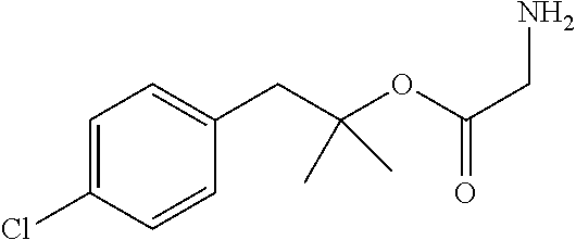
C1=C(Cl)C=CC(CC(OC(CN)=O)(C)C)=C1
